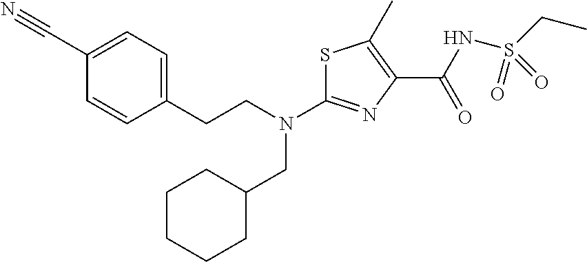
S1C(N(CCC2=CC=C(C#N)C=C2)CC2CCCCC2)=NC(C(NS(CC)(=O)=O)=O)=C1C
